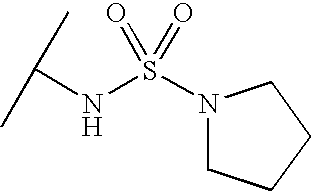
C(NS(N1CCCC1)(=O)=O)(C)C
